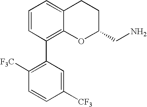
C1=CC(C2=C([F3C])C=CC([CF3])=C2)=C2C(=C1)CCC(CN)O2
